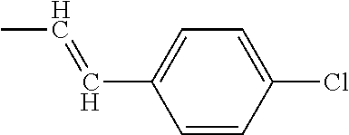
C1=CC(Cl)=CC=C1C=CC
